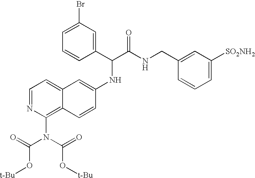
C1=NC(N(C(=O)O[t-Bu])C(=O)O[t-Bu])=C2C(=C1)C=C(NC(C(NCC1=CC([SO2NH2])=CC=C1)=O)C1=CC(Br)=CC=C1)C=C2
